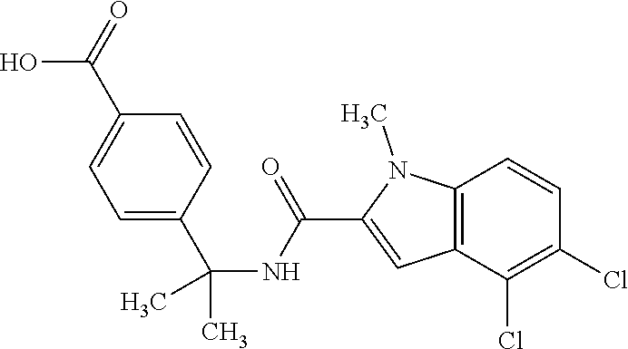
C1=C(C(NC(C2=CC3=C(N2C)C=CC(Cl)=C3Cl)=O)(C)C)C=CC(C(O)=O)=C1
